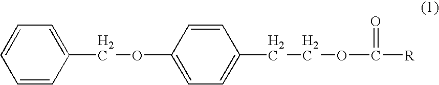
C1=CC=CC(COC2=CC=C(CCOC([R])=O)C=C2)=C1
